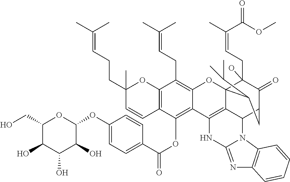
C12=C(C=CC(CCC=C(C)C)(C)O1)C(OC(C1=CC=C(OC3OC(CO)C(O)C(O)C3O)C=C1)=O)=C1C(=C2CC=C(C)C)OC23C(CC=C(C)C(OC)=O)(O)C(=O)C(CC2C(C)C)C2C3=C1NC1=NC3=C(N21)C=CC=C3
